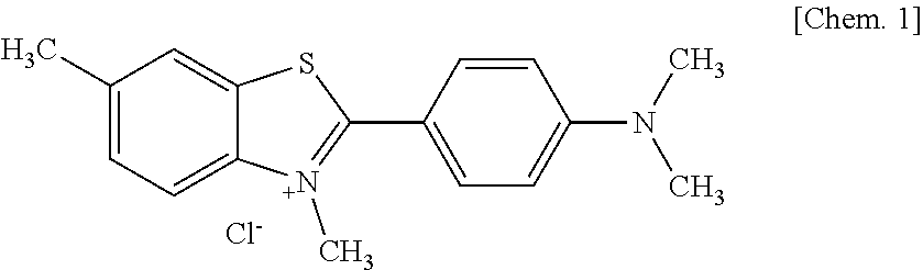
C1(C)=CC=C2C(=C1)SC(C1=CC=C(N(C)C)C=C1)=[N+]2C.[Cl-]
